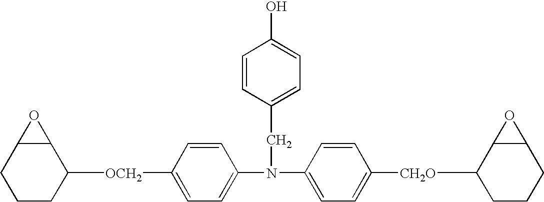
C1=C(N(C2=CC=C([CH2O]C3CCCC4C3O4)C=C2)CC2=CC=C(O)C=C2)C=CC([OCH2]C2C3C(CCC2)O3)=C1
